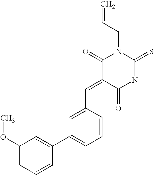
C1(C2=CC(OC)=CC=C2)=CC=CC(C=C2C(=O)NC(=S)N(CC=C)C2=O)=C1
